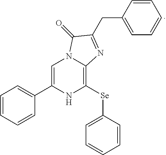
C1=CC=CC(C2=CN3C(=C([Se]C4=CC=CC=C4)N2)N=C(CC2=CC=CC=C2)C3=O)=C1
